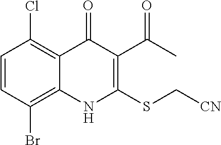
C1=CC(Br)=C2C(=C1Cl)C(=O)C(C(C)=O)=C(SC[CN])N2
